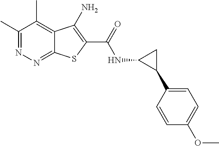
C1(C)=NN=C2C(=C1C)C(N)=C(C(=O)NC1C(C3=CC=C(OC)C=C3)C1)S2
